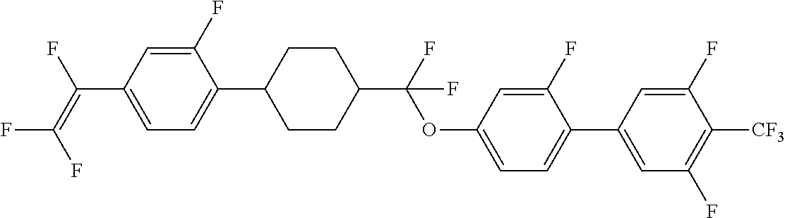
C1(F)=CC(C(=C(F)F)F)=CC=C1C1CCC(C(OC2=CC=C(C3=CC(F)=C([CF3])C(F)=C3)C(F)=C2)(F)F)CC1
